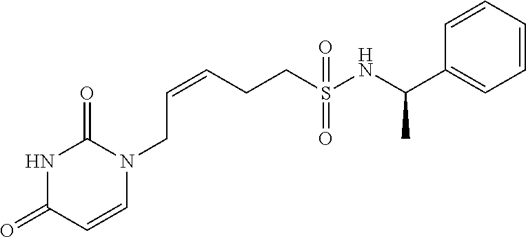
C(CCS(NC(C1=CC=CC=C1)C)(=O)=O)=CCN1C(=O)NC(=O)C=C1
